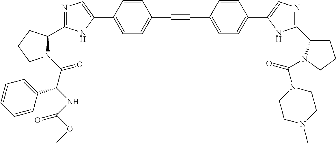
N1=C(C2N(C(C(NC(OC)=O)C3=CC=CC=C3)=O)CCC2)NC(C2=CC=C(C#CC3=CC=C(C4=CN=C(C5CCCN5C(=O)N5CCN(C)CC5)N4)C=C3)C=C2)=C1
